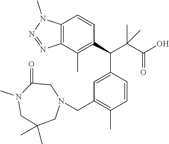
N1(C)CC(C)(C)CN(CC2=C(C)C=CC(C(C(C(=O)O)(C)C)C3=C(C)C4=C(C=C3)N(C)N=N4)=C2)CC1=O
